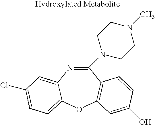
C1(N2CCN(C)CC2)=NC2=CC(Cl)=CC=C2OC2=C1C=CC(O)=C2
